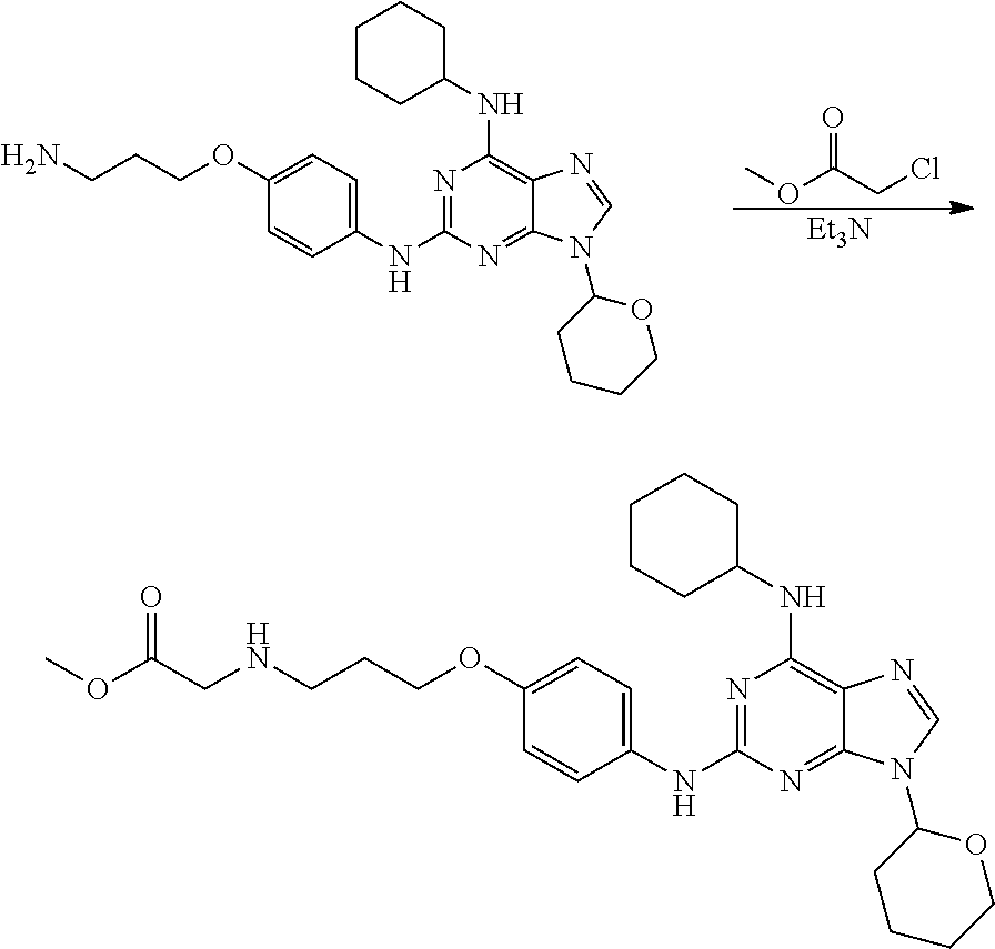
N1=C(NC2=CC=C(OCCCN)C=C2)N=C2C(=C1NC1CCCCC1)N=CN2C1CCCCO1.O=C(CCl)OC.[Et3N].N1=C(NC2=CC=C(OCCCNCC(OC)=O)C=C2)N=C2C(=C1NC1CCCCC1)N=CN2C1CCCCO1
